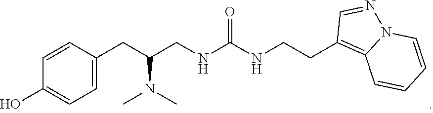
C1(O)=CC=C(CC(CNC(NCCC2=C3N(N=C2)C=CC=C3)=O)N(C)C)C=C1
